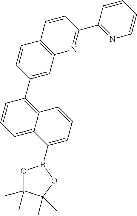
C1(B2OC(C)(C)C(C)(C)O2)=CC=CC2=C(C3=CC4=C(C=C3)C=CC(C3=NC=CC=C3)=N4)C=CC=C12
